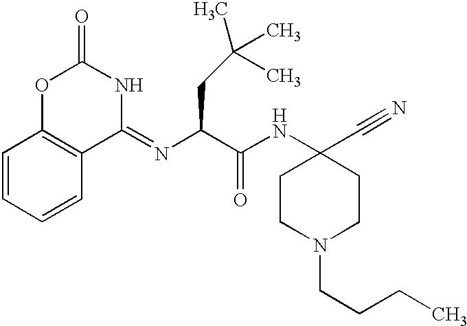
C1=CC=CC2=C1OC(=O)NC2=NC(CC(C)(C)C)C(NC1(C#N)CCN(CCCC)CC1)=O
